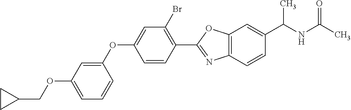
C1=C(OCC2CC2)C=C(OC2=CC(Br)=C(C3=NC4=C(O3)C=C(C(NC(C)=O)C)C=C4)C=C2)C=C1
